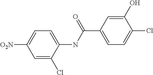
C1=C(Cl)C(NC(C2=CC=C(Cl)C(O)=C2)=O)=CC=C1[O2N]
